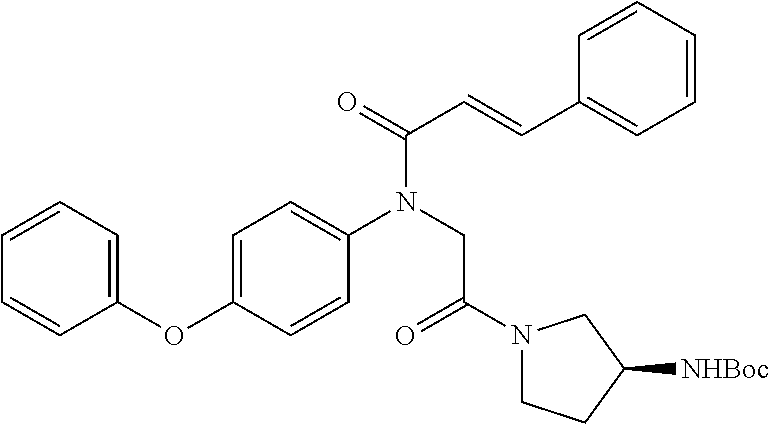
C1=CC=C(OC2=CC=C(N(CC(N3CCC([NHBoc])C3)=O)C(C=CC3=CC=CC=C3)=O)C=C2)C=C1
